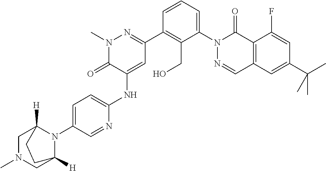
CN1N=C(C2=C(CO)C(N3C(=O)C4=C(C=N3)C=C(C(C)(C)C)C=C4F)=CC=C2)C=C(NC2=CC=C(N3C4([H])CN(C)CC3([H])CC4)C=N2)C1=O
